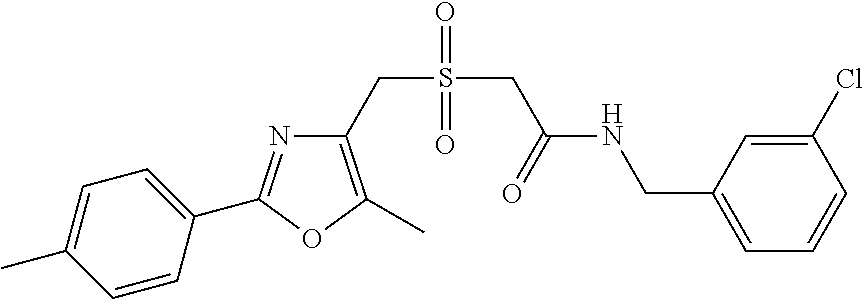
C1(CS(CC(=O)NCC2=CC=CC(Cl)=C2)(=O)=O)=C(C)OC(C2=CC=C(C)C=C2)=N1
